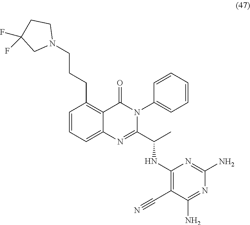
C1=CC=C2C(=C1CCCN1CCC(F)(F)C1)C(=O)N(C1=CC=CC=C1)C(C(C)NC1=C(C#N)C(N)=NC(N)=N1)=N2
